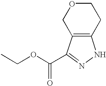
C12=C(CCOC1)NN=C2C(OCC)=O
